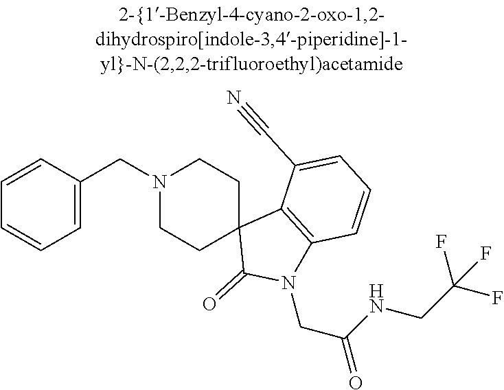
N1(CC2=CC=CC=C2)CCC2(CC1)C(=O)N(CC(NCC(F)(F)F)=O)C1=C2C(C#N)=CC=C1
